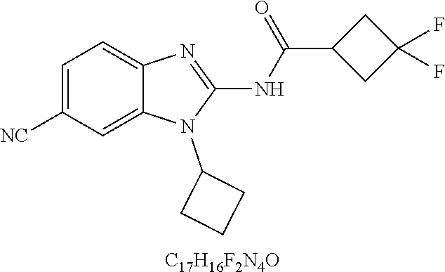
C1=C([NC])C=C2C(=C1)N=C(NC(C1CC(F)(F)C1)=O)N2C1CCC1.[C17H16F2N4O]
